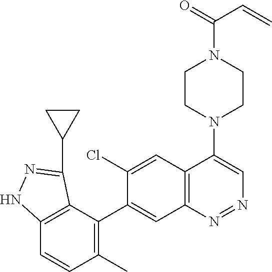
C12=C(C(C3=CC4=C(C=C3Cl)C(N3CCN(C(=O)C=C)CC3)=CN=N4)=C(C)C=C1)C(C1CC1)=NN2
